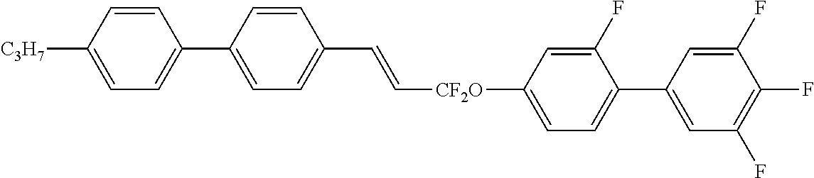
C1=CC([C3H7])=CC=C1C1=CC=C(C=C[CF2O]C2=CC=C(C3=CC(F)=C(F)C(F)=C3)C(F)=C2)C=C1
